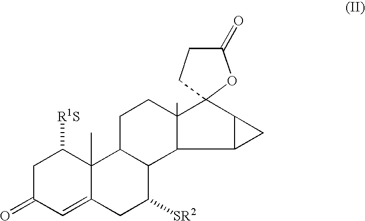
C1C(=O)C=C2C(C)(C1[R1S])C1C(C([SR2])C2)C2C(C)(CC1)C1(C3C2C3)CCC(=O)O1
